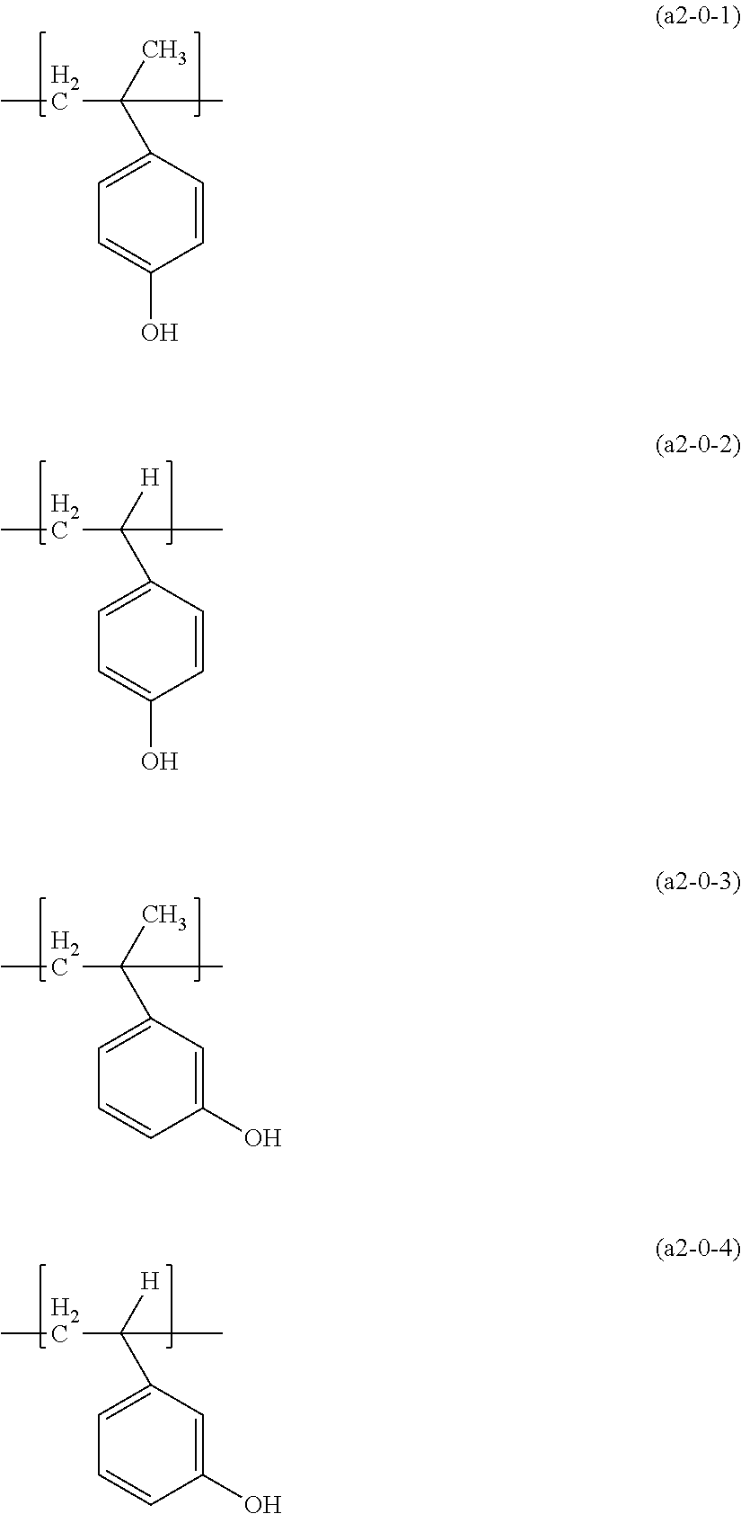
CCC(C)(C)C1=CC=C(O)C=C1.CCC(C)([H])C1=CC=C(O)C=C1.CCC(C)(C)C1=CC=CC(O)=C1.CCC(C)([H])C1=CC=CC(O)=C1
